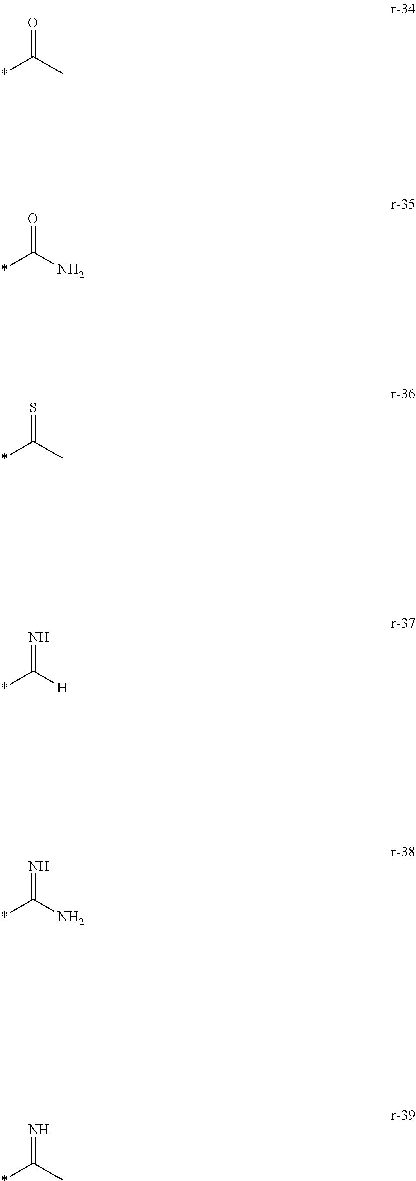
O=C(C)*.O=C(N)*.S=C(C)*.N=C([H])*.N=C(N)*.N=C(C)*
